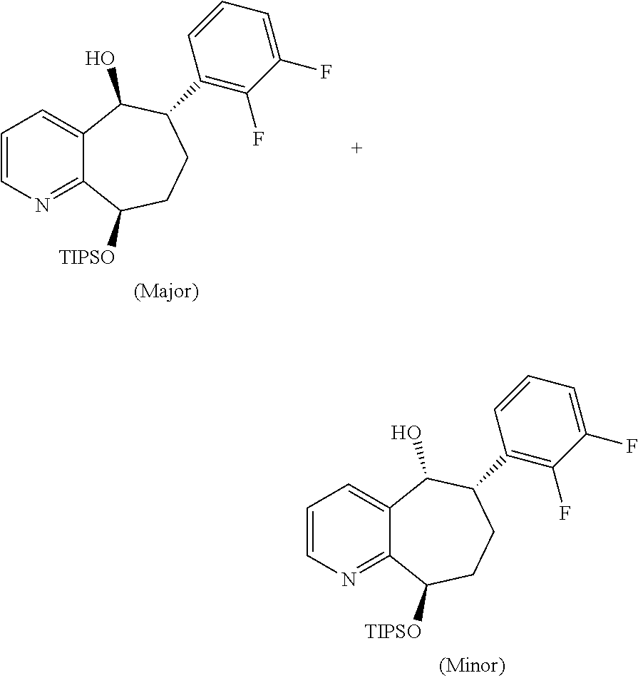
C1=CN=C2C(=C1)C(O)C(C1=C(F)C(F)=CC=C1)CCC2[TIPSO].C1=CN=C2C(=C1)C(O)C(C1=C(F)C(F)=CC=C1)CCC2[TIPSO]
